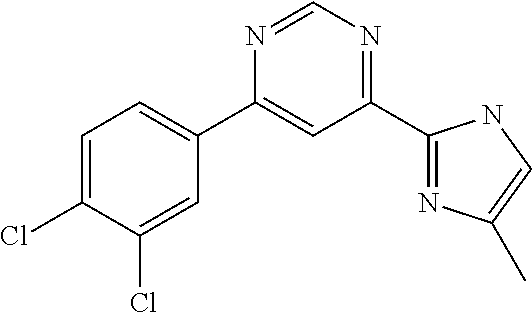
C1=C(Cl)C(Cl)=CC(C2=CC(C3=NC(C)=CN3)=NC=N2)=C1
